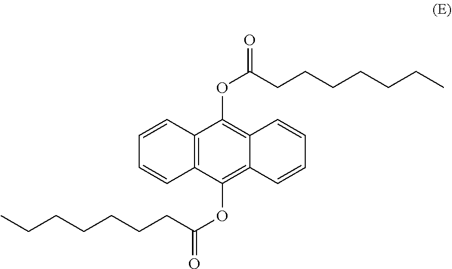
C12=C(C(OC(CCCCCCC)=O)=C3C(=C1OC(CCCCCCC)=O)C=CC=C3)C=CC=C2
